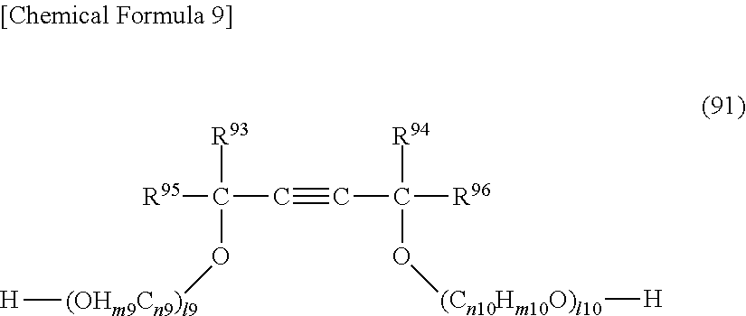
[R95]C(C#CC([R96])([R94])O[(Cn10Hm10O)l10][H])([R93])O[(OHm9Cn9)l9][H]
